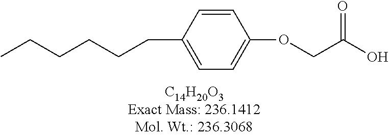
C1(CCCCCC)=CC=C(OCC(O)=O)C=C1
